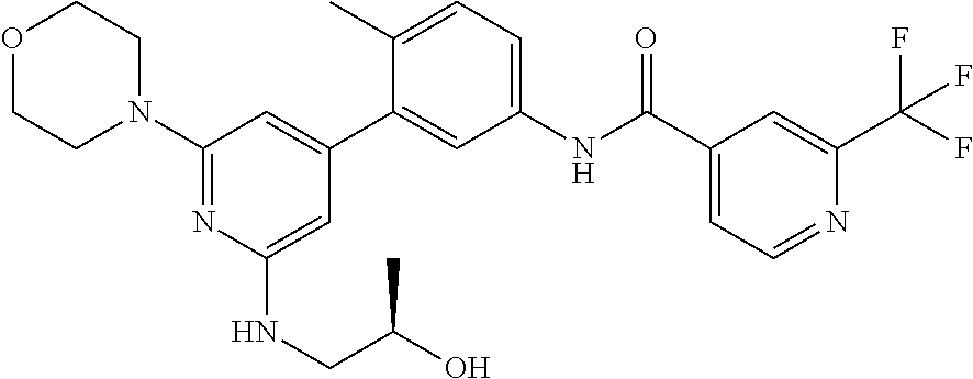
C1(N2CCOCC2)=NC(NCC(O)C)=CC(C2=CC(NC(C3=CC=NC(C(F)(F)F)=C3)=O)=CC=C2C)=C1
